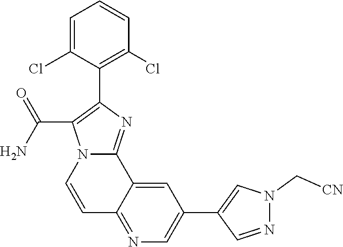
C12=NC=C(C3=CN(C[CN])N=C3)C=C1C1=NC(C3=C(Cl)C=CC=C3Cl)=C(C(N)=O)N1C=C2
